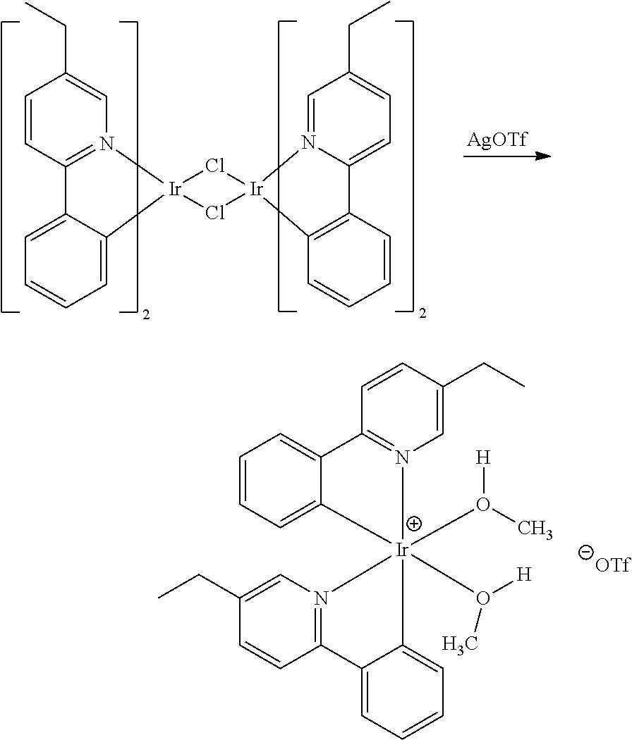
C1=CC2=N(C=C1CC)[Ir]1(C3=CC=CC=C23)Cl[Ir]2(Cl1)N1=CC(CC)=CC=C1C1=C2C=CC=C1.[AgOTf].C1=CC=C2C(=C1)C1=N(C=C(CC)C=C1)[Ir]21(O([H])C)(O(C)[H])N2=C(C=CC(CC)=C2)C2=CC=CC=C21
